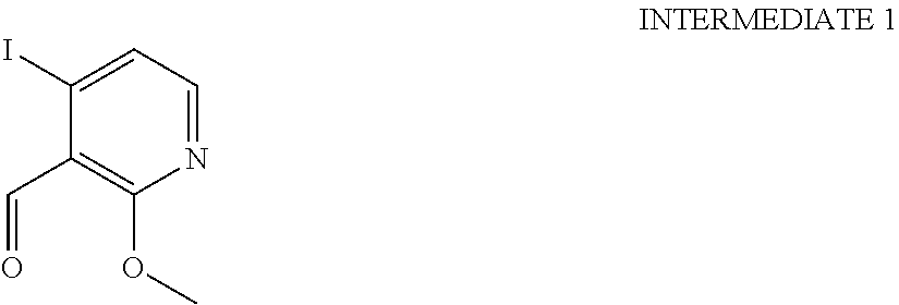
C1=C(I)C(C=O)=C(OC)N=C1
